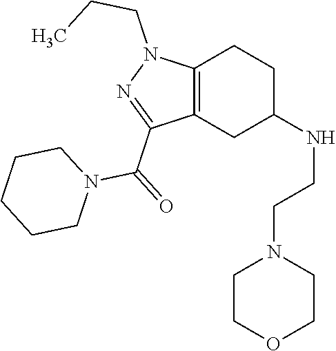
C1C(NCCN2CCOCC2)CC2=C(C1)N(CCC)N=C2C(=O)N1CCCCC1
